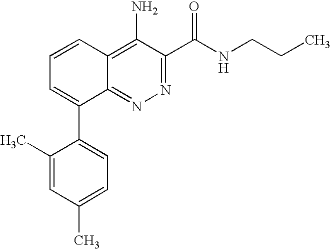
C1=CC2=C(N)C(C(NCCC)=O)=NN=C2C(C2=CC=C(C)C=C2C)=C1
